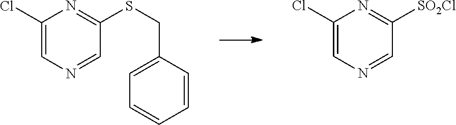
C1(Cl)=CN=CC([SO2Cl])=N1.C1(Cl)=CN=CC(SCC2=CC=CC=C2)=N1
